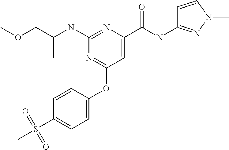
C(C)(COC)NC1=NC(C(NC2=NN(C)C=C2)=O)=CC(OC2=CC=C(S(C)(=O)=O)C=C2)=N1
